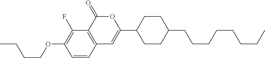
C1=CC2=C(C(F)=C1OCCCC)C(=O)OC(C1CCC(CCCCCCCC)CC1)=C2
